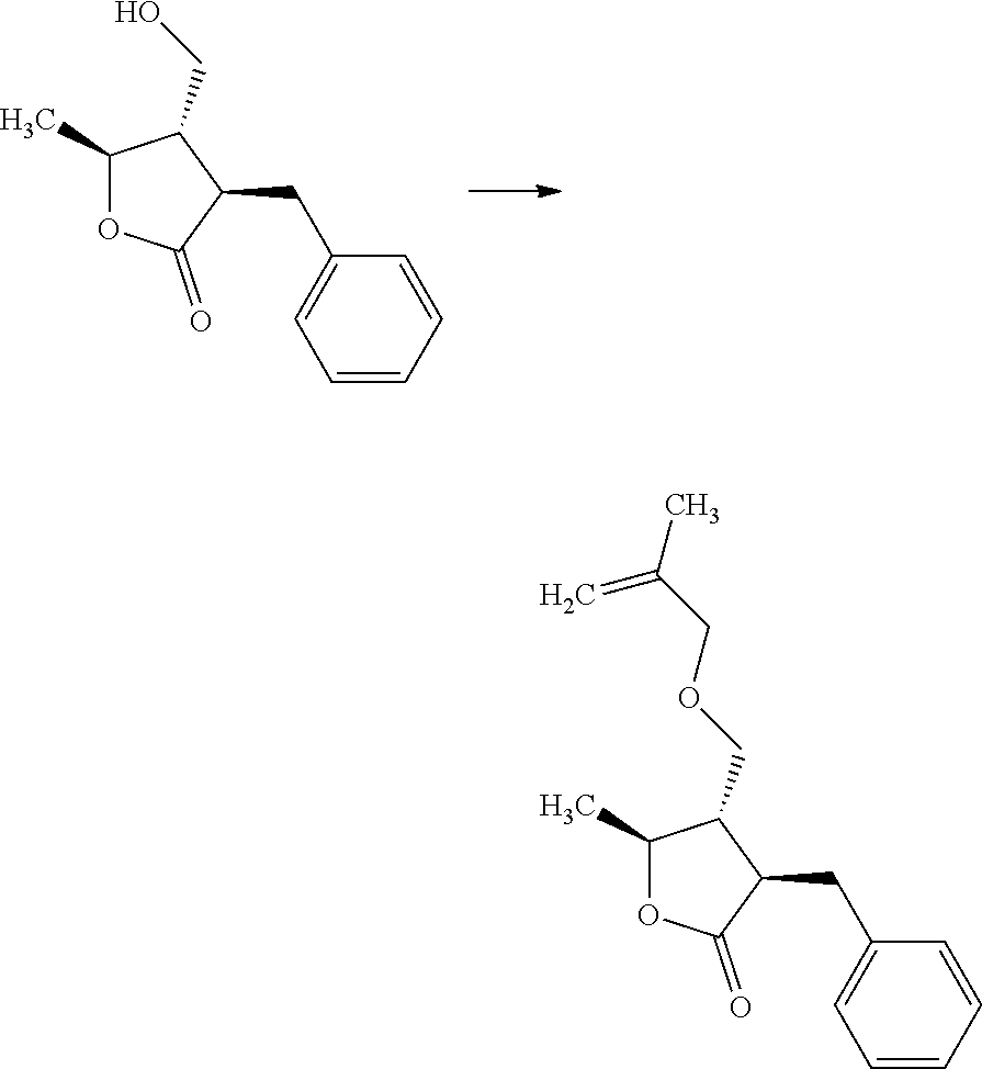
C1(C)OC(=O)C(CC2=CC=CC=C2)C1CO.C1(C)OC(=O)C(CC2=CC=CC=C2)C1COCC(=C)C
